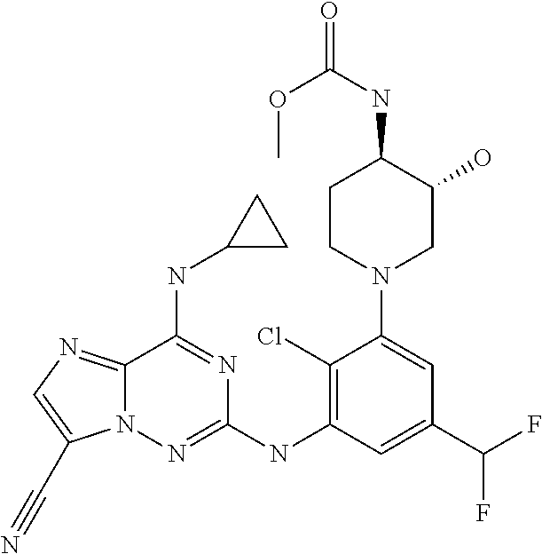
C12=NC=C(C#N)N1N=C(NC1=C(Cl)C(N3CC(O)C(NC(=O)OC)CC3)=CC(C(F)F)=C1)N=C2NC1CC1
